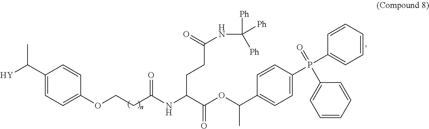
[Y]C(C1=CC=C(OCCC(NC(C(OC(C2=CC=C(P(=O)(C3=CC=CC=C3)C3=CC=CC=C3)C=C2)C)=O)CCC(NC([Ph])([Ph])[Ph])=O)=O)C=C1)C
